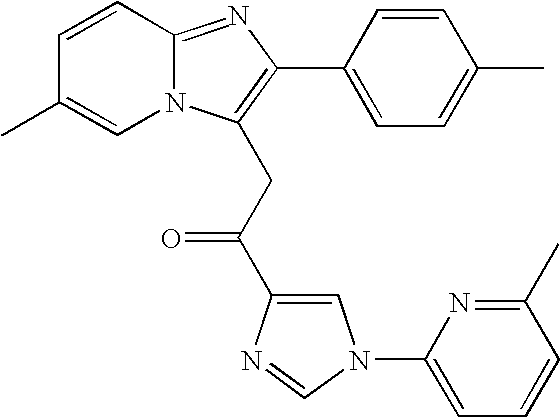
C1=CC2=NC(C3=CC=C(C)C=C3)=C(CC(=O)C3=CN(C4=CC=CC(C)=N4)C=N3)N2C=C1C
